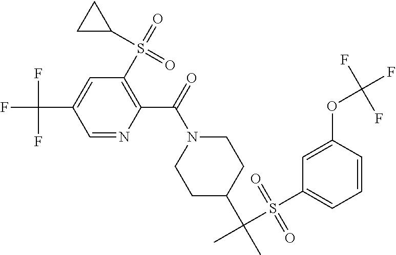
C1=C(C(F)(F)F)C=NC(C(=O)N2CCC(C(C)(S(C3=CC=CC(OC(F)(F)F)=C3)(=O)=O)C)CC2)=C1S(=O)(C1CC1)=O
